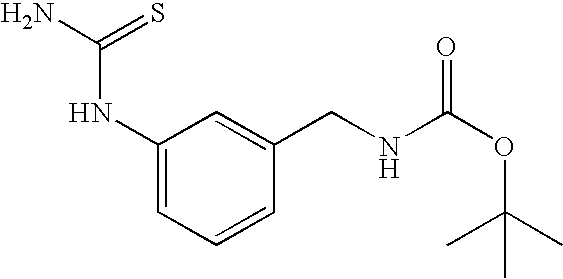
C1(NC(N)=S)=CC=CC(CNC(OC(C)(C)C)=O)=C1
